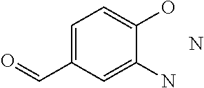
N.C1=C(C=O)C=C(N)C(O)=C1
